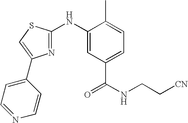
C1(NC2=NC(C3=CC=NC=C3)=CS2)=CC(C(NCC[CN])=O)=CC=C1C
